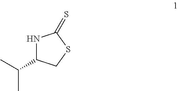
N1C(C(C)C)CSC1=S
